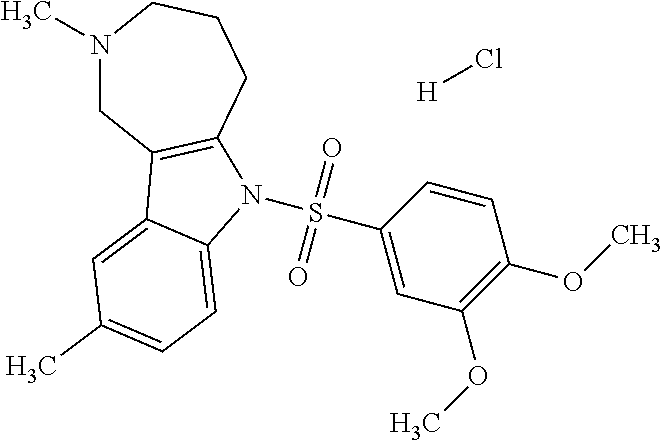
[H]Cl.S(C1=CC(OC)=C(OC)C=C1)(=O)(=O)N1C2=C(CN(C)CCC2)C2=CC(C)=CC=C21
